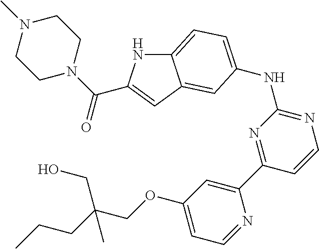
C12=CC=C(NC3=NC=CC(C4=CC(OCC(CCC)(CO)C)=CC=N4)=N3)C=C1C=C(C(N1CCN(C)CC1)=O)N2
